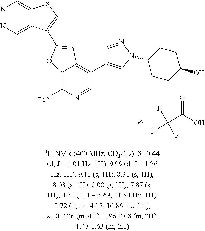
C(C(O)=O)(F)(F)F.C12=C(N)N=CC(C3=CN(C4CCC(O)CC4)N=C3)=C1C=C(C1=CSC3=CN=NC=C31)O2
